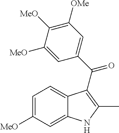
C12=CC([MeO])=CC=C1C(C(C1=CC([OMe])=C([MeO])C([MeO])=C1)=O)=C(C)N2
